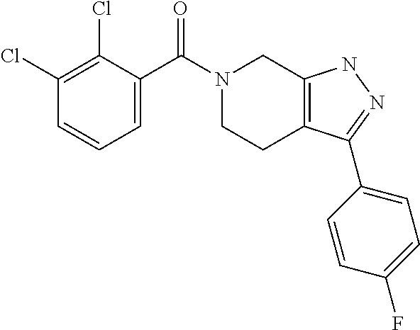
C1=C(C(N2CCC3=C(C2)NN=C3C2=CC=C(F)C=C2)=O)C(Cl)=C(Cl)C=C1
